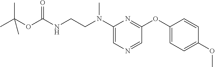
C1(N(CCNC(OC(C)(C)C)=O)C)=CN=CC(OC2=CC=C(OC)C=C2)=N1
